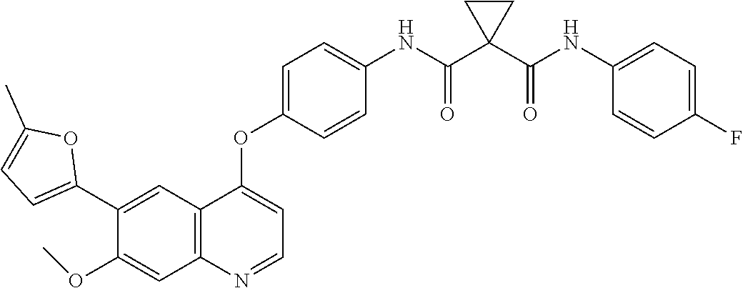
C12=C(N=CC=C1OC1=CC=C(NC(C3(C(NC4=CC=C(F)C=C4)=O)CC3)=O)C=C1)C=C(OC)C(C1=CC=C(C)O1)=C2
